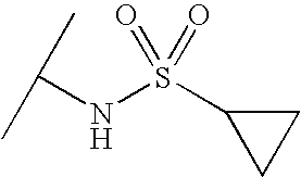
C(NS(C1CC1)(=O)=O)(C)C
